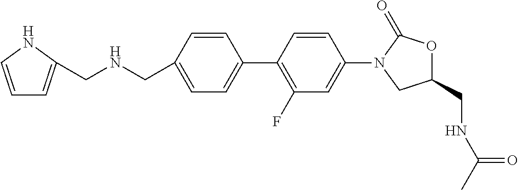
C1(CNCC2=CC=CN2)=CC=C(C2=C(F)C=C(N3CC(CNC(C)=O)OC3=O)C=C2)C=C1
